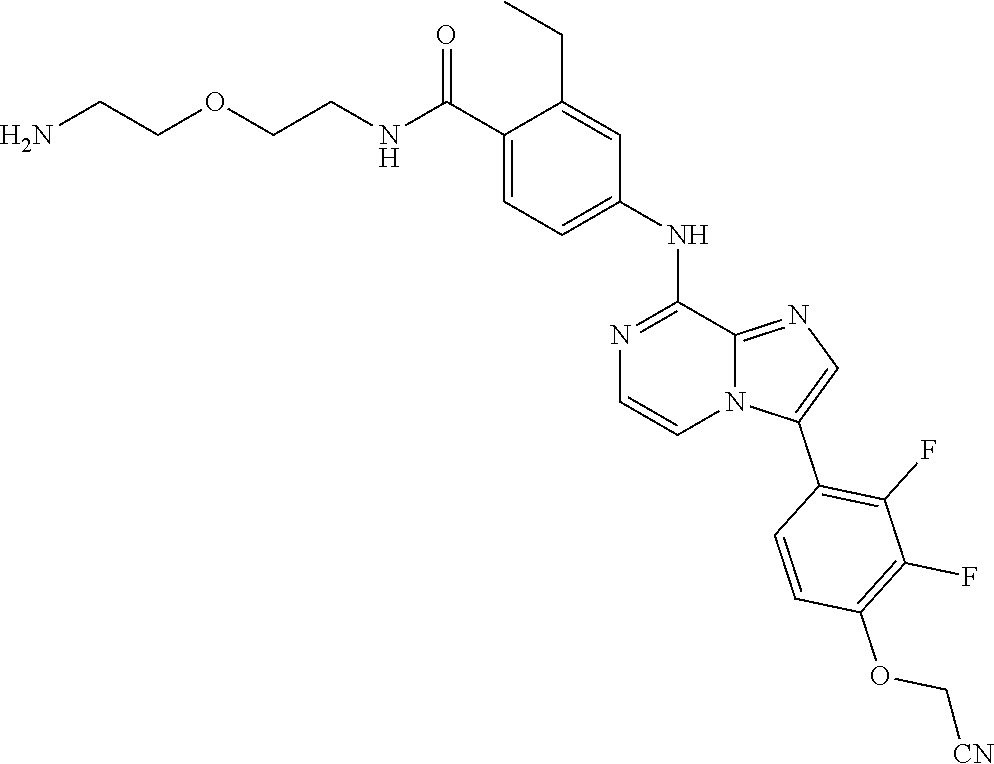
C1=C(C(=O)NCCOCCN)C(CC)=CC(NC2=NC=CN3C2=NC=C3C2=C(F)C(F)=C(OC[CN])C=C2)=C1
